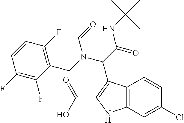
C(C(NC(C)(C)C)=O)(N(C=O)CC1=C(F)C=CC(F)=C1F)C1=C(C(=O)O)NC2=C1C=CC(Cl)=C2
